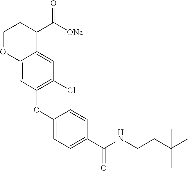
C1(OC2=C(Cl)C=C3C(=C2)OCCC3C([ONa])=O)=CC=C(C(NCCC(C)(C)C)=O)C=C1
